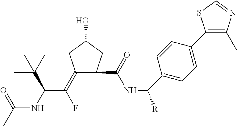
C1(=C(C(NC(C)=O)C(C)(C)C)F)CC(O)CC1C(NC(C1=CC=C(C2=C(C)N=CS2)C=C1)[R])=O
